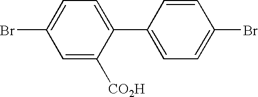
C1=C([CO2H])C(C2=CC=C(Br)C=C2)=CC=C1Br
